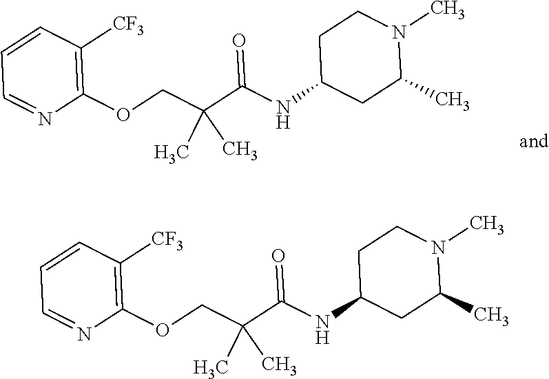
C1=CC([CF3])=C(OCC(C(NC2CC(C)N(C)CC2)=O)(C)C)N=C1.C1=CC([CF3])=C(OCC(C(NC2CC(C)N(C)CC2)=O)(C)C)N=C1
